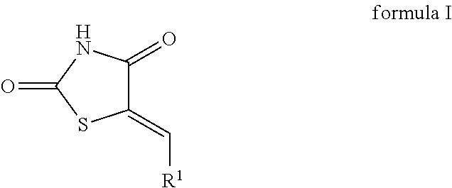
C1(=C[R1])C(=O)NC(=O)S1
